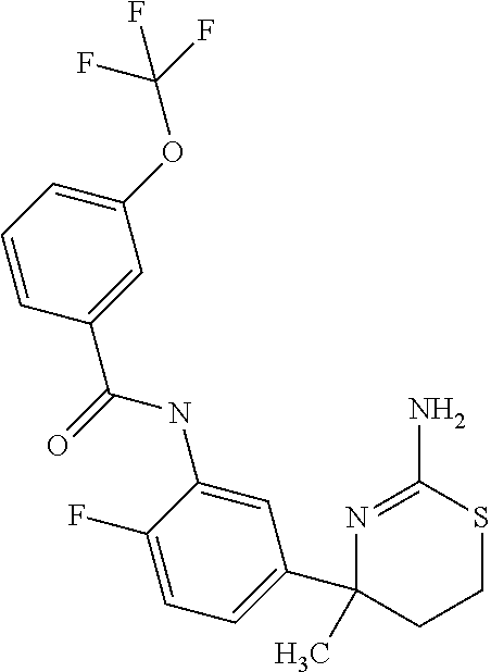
C1(C(NC2=CC(C3(C)CCSC(N)=N3)=CC=C2F)=O)=CC(OC(F)(F)F)=CC=C1
